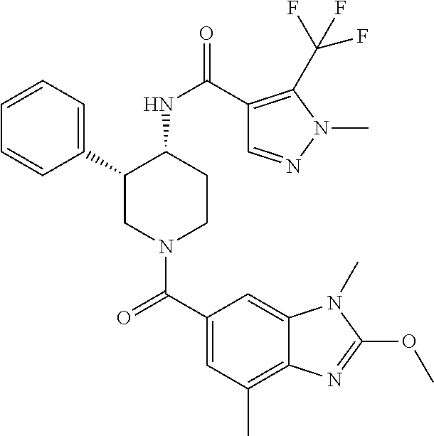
C1=CC=C(C2CN(C(C3=CC(C)=C4C(=C3)N(C)C(OC)=N4)=O)CCC2NC(=O)C2=C(C(F)(F)F)N(C)N=C2)C=C1
